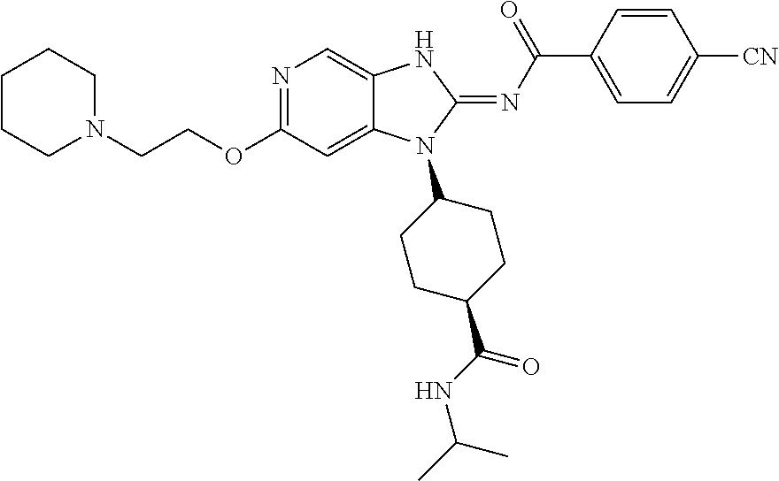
N1=C(OCCN2CCCCC2)C=C2C(=C1)NC(=NC(C1=CC=C([CN])C=C1)=O)N2C1CCC(C(=O)NC(C)C)CC1
